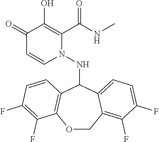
C1(=O)C=CN(NC2C3=C(OCC4=C(F)C(F)=CC=C24)C(F)=C(F)C=C3)C(C(NC)=O)=C1O
